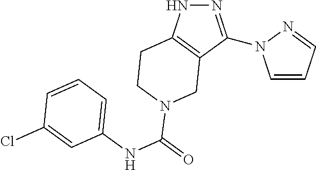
C1=CC=NN1C1=NNC2=C1CN(C(NC1=CC=CC(Cl)=C1)=O)CC2
